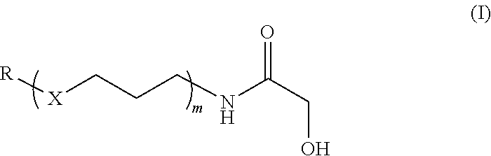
[R][X]CCCNC(CO)=O
